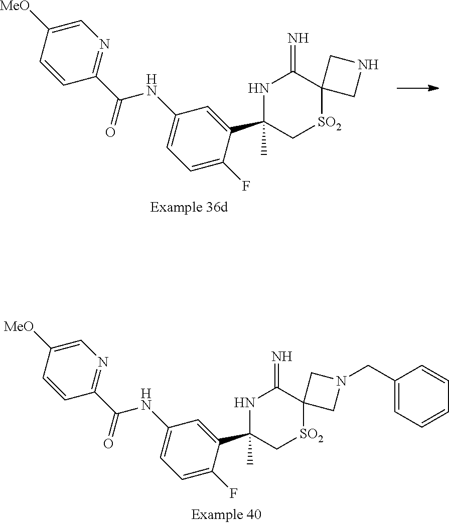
C1=CC(C(NC2=CC=C(F)C(C3(C)C[SO2]C4(C(=N)N3)CNC4)=C2)=O)=NC=C1[MeO].C1=CC(C(NC2=CC=C(F)C(C3(C)C[SO2]C4(C(=N)N3)CN(CC3=CC=CC=C3)C4)=C2)=O)=NC=C1[MeO]
